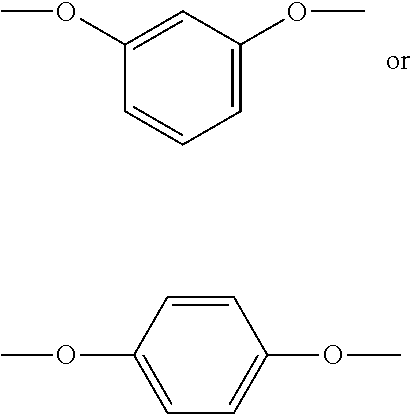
C1=C(OC)C=C(OC)C=C1.C1=CC(OC)=CC=C1OC
